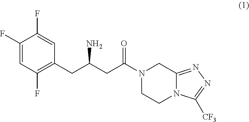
C1(F)=CC(F)=C(CC(N)CC(=O)N2CCN3C(=NN=C3[CF3])C2)C=C1F
